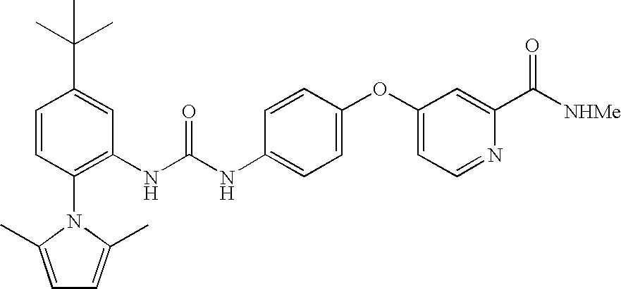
C1=CC(N2C(C)=CC=C2C)=C(NC(=O)NC2=CC=C(OC3=CC=NC(C([NHMe])=O)=C3)C=C2)C=C1C(C)(C)C
